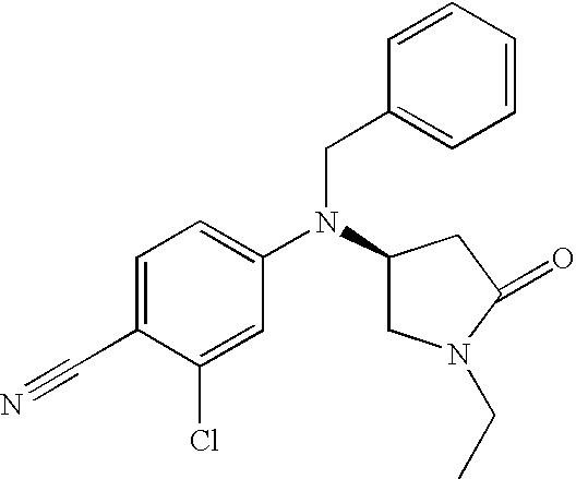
C1=C(C#N)C(Cl)=CC(N(C2CN(CC)C(=O)C2)CC2=CC=CC=C2)=C1
